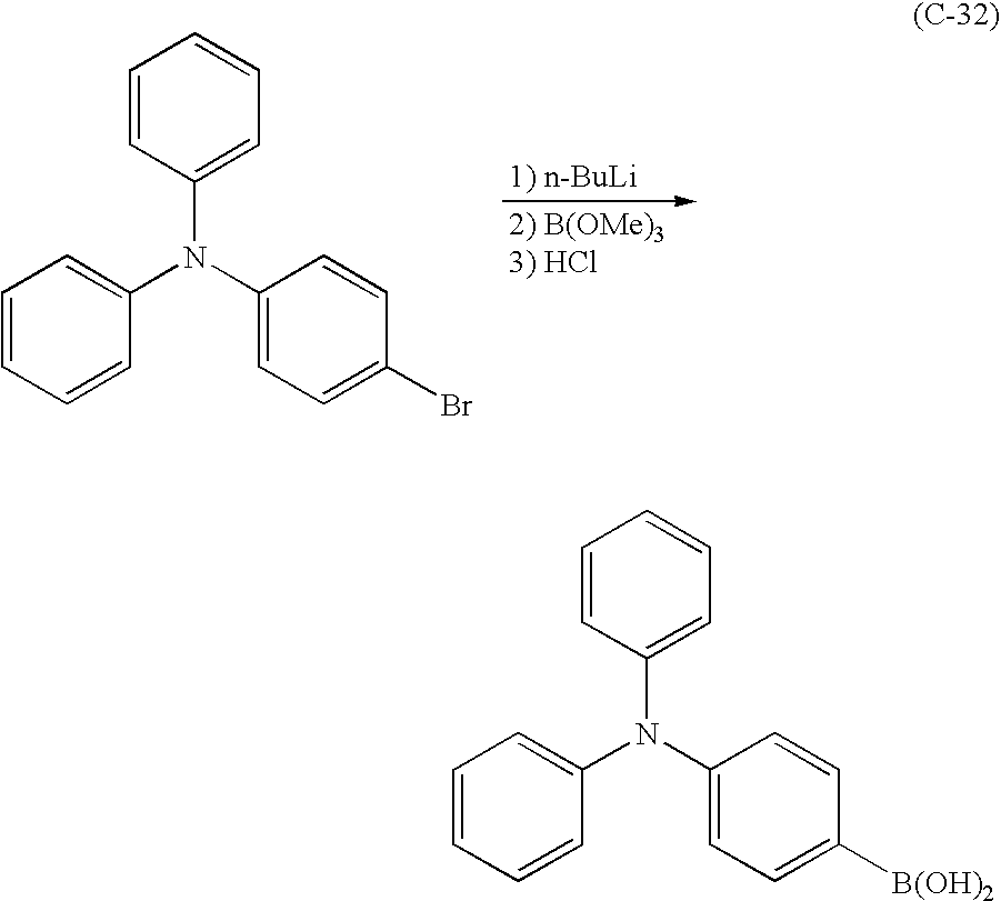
C1=CC(N(C2=CC=CC=C2)C2=CC=C(Br)C=C2)=CC=C1.C1=CC(N(C2=CC=CC=C2)C2=CC=C([B(OH)2])C=C2)=CC=C1
